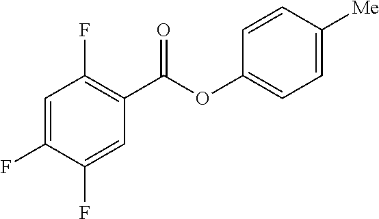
C1=C(F)C(F)=CC(C(OC2=CC=C([Me])C=C2)=O)=C1F
